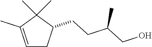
C1=C(C)C(C)(C)C(CCC(CO)C)C1
